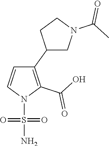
C1(C2CN(C(C)=O)CC2)=C(C(O)=O)N(S(N)(=O)=O)C=C1
